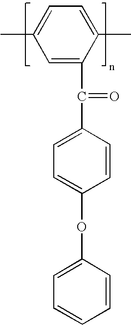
CC1=CC=C(C)C(C(C2=CC=C(OC3=CC=CC=C3)C=C2)=O)=C1
